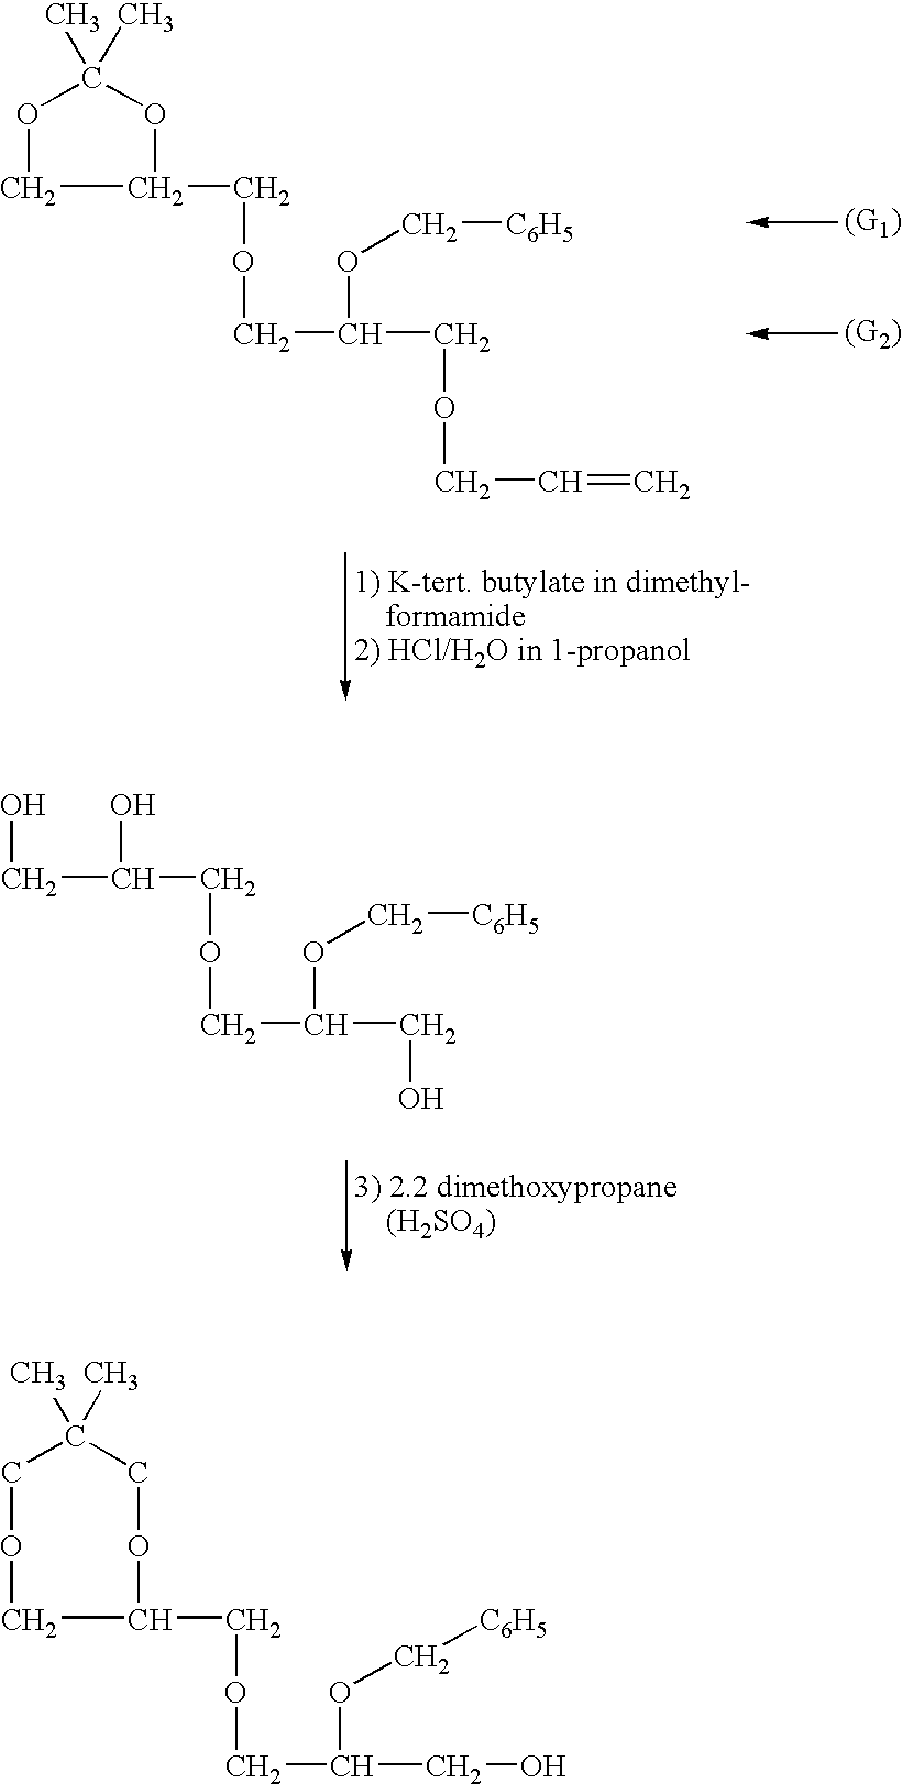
C1(C)(C)OCC(COCC(OC[C6H5])COCC=C)O1.OCC(O)COCC(OC[C6H5])CO.O1CC(COCC(OC[C6H5])CO)OCC(C)(C)C1
